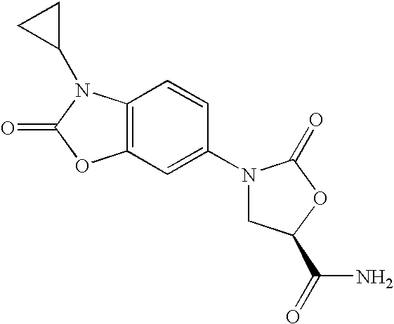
C12=C(C=CC(N3CC(C(N)=O)OC3=O)=C1)N(C1CC1)C(=O)O2
